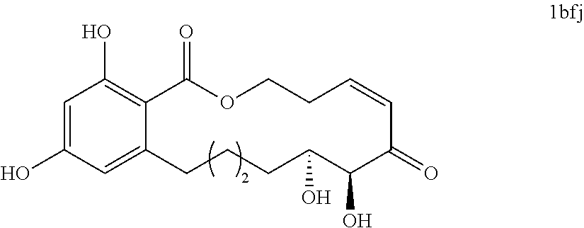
C1(O)=CC(O)=C2C(=C1)CCCC(O)C(O)C(=O)C=CCCOC2=O
